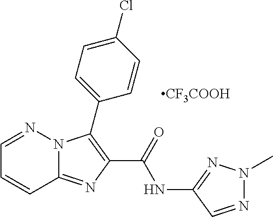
[CF3COOH].C12=NC(C(=O)NC3=NN(C)N=C3)=C(C3=CC=C(Cl)C=C3)N1N=CC=C2
